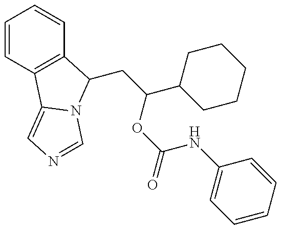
C1=CC2=C(C=C1)C(CC(OC(NC1=CC=CC=C1)=O)C1CCCCC1)N1C2=CN=C1
